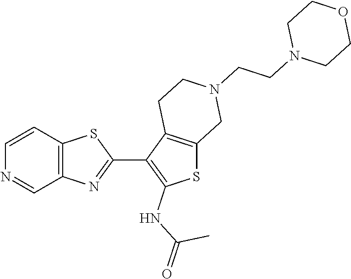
C12=C(C=NC=C1)N=C(C1=C(NC(=O)C)SC3=C1CCN(CCN1CCOCC1)C3)S2
